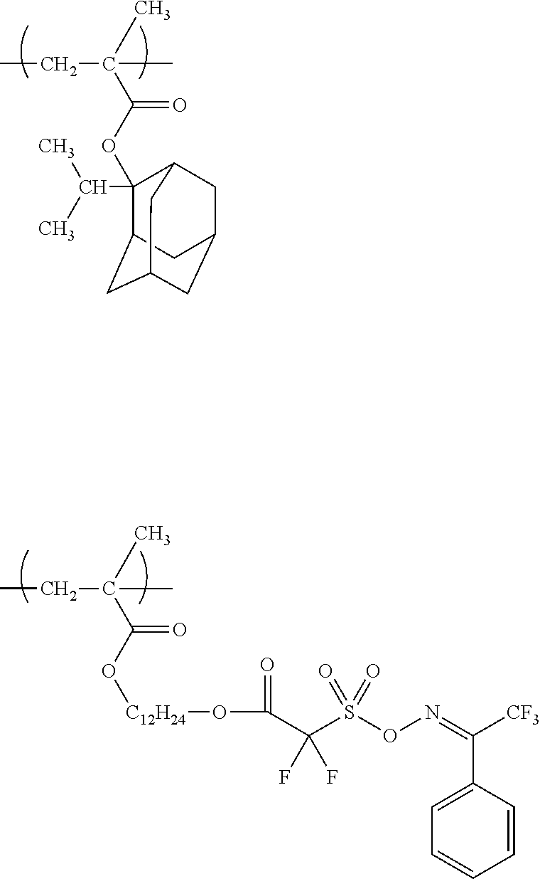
CCC(C)(C(=O)O[C12H24]OC(C(S(ON=C(C1=CC=CC=C1)[CF3])(=O)=O)(F)F)=O)C.CCC(C)(C(=O)OC1(C(C)C)C2CC3CC(CC1C3)C2)C
